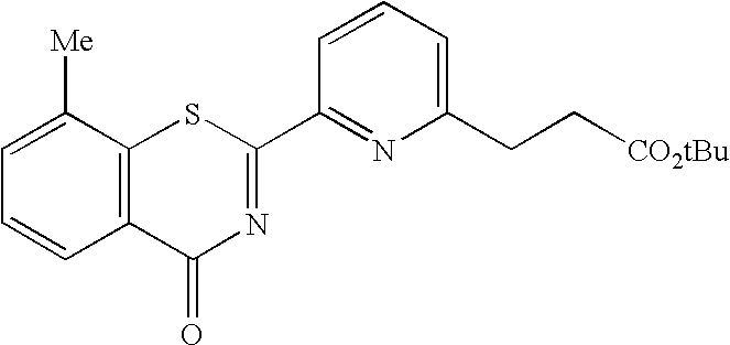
C1=C([Me])C2=C(C=C1)C(=O)N=C(C1=NC(CC[CO2tBu])=CC=C1)S2
